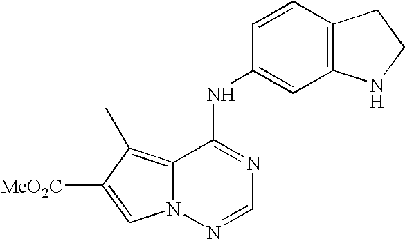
C12=C(C)C([MeO2C])=CN1N=CN=C2NC1=CC2=C(C=C1)CCN2
